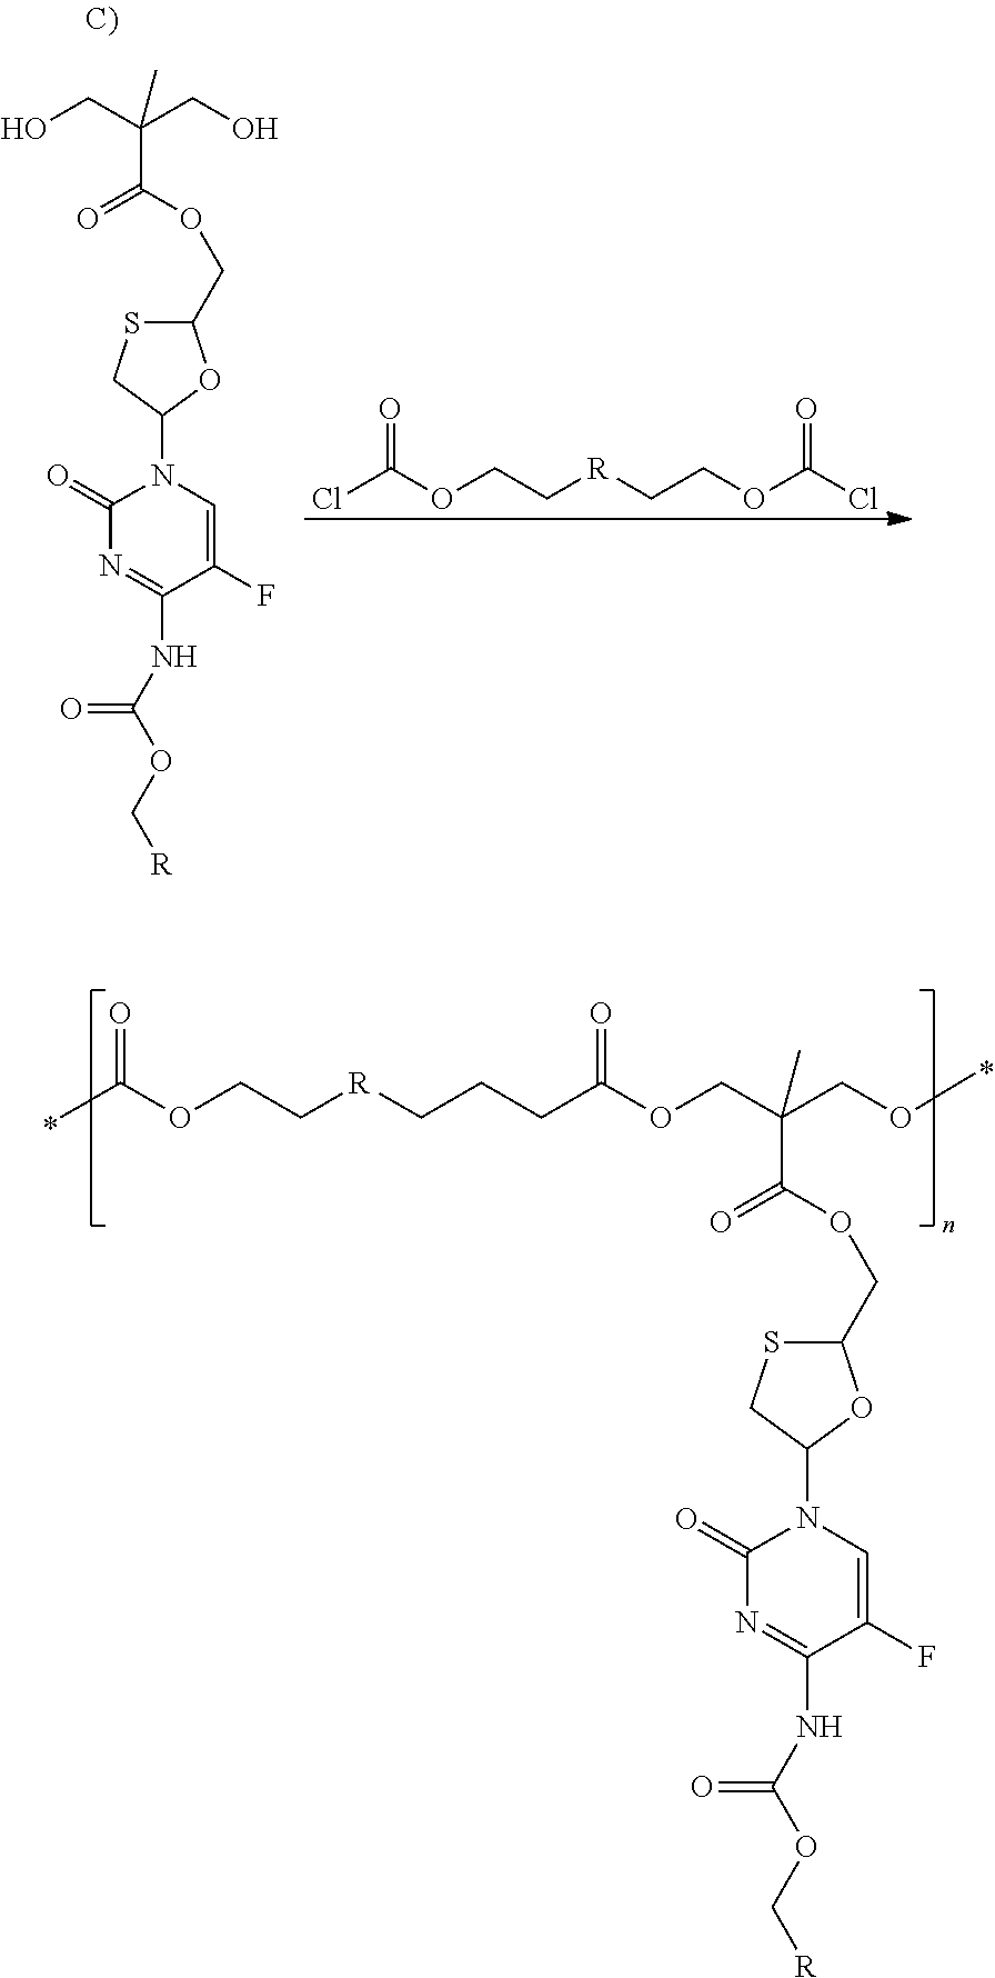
ClC(OCC[R]CCOC(Cl)=O)=O.C1(COC(C(CO)(CO)C)=O)SCC(N2C(=O)N=C(NC(OC[R])=O)C(F)=C2)O1.C1(COC(C(COC(CCC[R]CCOC(C)=O)=O)(COC)C)=O)SCC(N2C(=O)N=C(NC(OC[R])=O)C(F)=C2)O1
